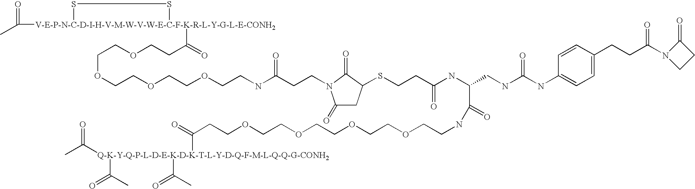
CC([V-E-P-N-C-D-I-H-V-M-W-V-W-E-C-F-K-R-L-Y-G-L-E-CONH2]1(C(=O)CCOCCOCCOCCOCCNC(=O)CCN2C(=O)CC(SCCC(=O)NC(C(NCCOCCOCCOCCOCCC([Q-K-Y-Q-P-L-D-E-K-D-K-T-L-Y-D-Q-F-M-L-Q-Q-G-CONH2](C(=O)C)(C(=O)C)C(=O)C)=O)=O)CNC(=O)NC3=CC=C(CCC(=O)N4CCC4=O)C=C3)C2=O)SS1)=O
